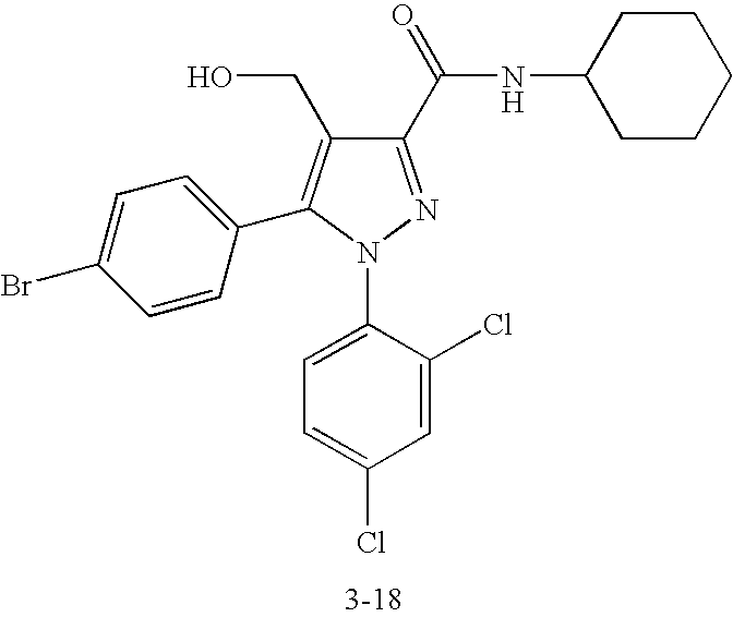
C1(C(NC2CCCCC2)=O)=NN(C2=CC=C(Cl)C=C2Cl)C(C2=CC=C(Br)C=C2)=C1CO
